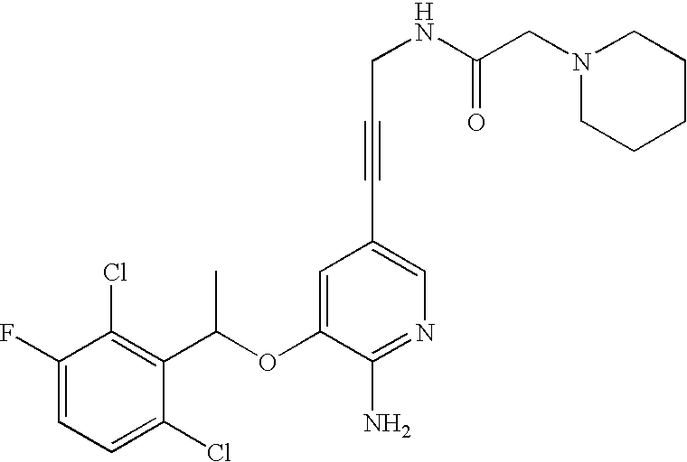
C1=C(F)C(Cl)=C(C(OC2=CC(C#CCNC(CN3CCCCC3)=O)=CN=C2N)C)C(Cl)=C1
